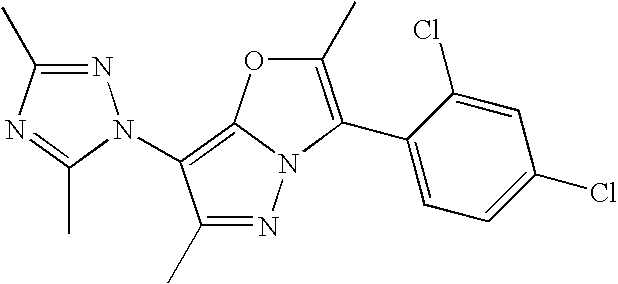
N1=C(C)N=C(C)N1C1=C2N(N=C1C)C(C1=CC=C(Cl)C=C1Cl)=C(C)O2
